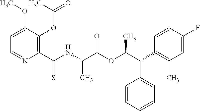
C1=C(OC)C(OC(C)=O)=C(C(NC(C(OC(C(C2=C(C)C=C(F)C=C2)C2=CC=CC=C2)C)=O)C)=S)N=C1
